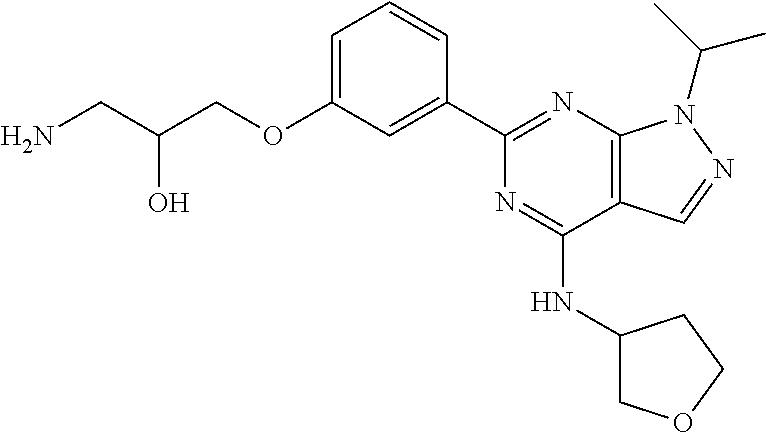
C1=C(OCC(CN)O)C=C(C2=NC3=C(C(NC4COCC4)=N2)C=NN3C(C)C)C=C1
